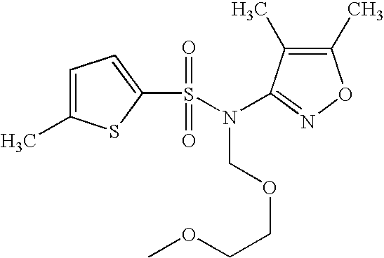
C1=C(C)SC(S(=O)(=O)N(COCCOC)C2=NOC(C)=C2C)=C1
